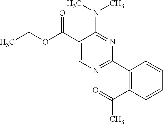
CCOC(C1=CN=C(C2=C(C(C)=O)C=CC=C2)N=C1N(C)C)=O
